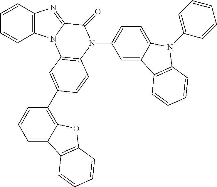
C1=CC2=C(C=C1)N1C(=N2)C(=O)N(C2=CC=C3C(=C2)C2=C(N3C3=CC=CC=C3)C=CC=C2)C2=C1C=C(C1=C3C(=CC=C1)C1=C(O3)C=CC=C1)C=C2
